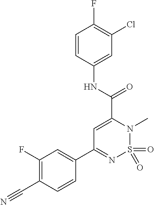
C1=CC(NC(C2=CC(C3=CC(F)=C(C#N)C=C3)=NS(=O)(=O)N2C)=O)=CC(Cl)=C1F
